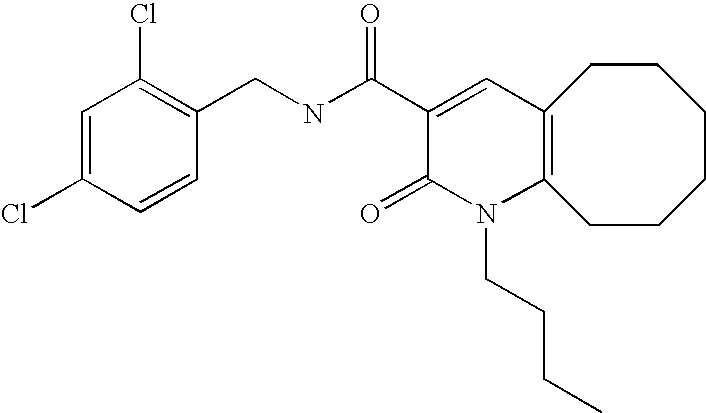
C1(CNC(C2=CC3=C(N(CCCC)C2=O)CCCCCC3)=O)=C(Cl)C=C(Cl)C=C1
